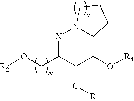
[X]1C(CO[R2])C(O[R3])C(O[R4])C2N1CCC2
